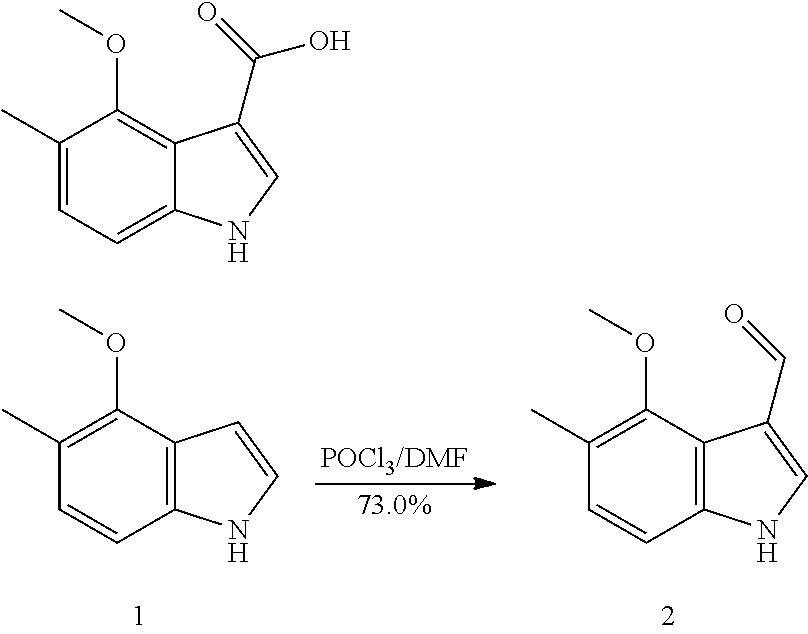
C1(C)=C(OC)C2=C(C=C1)NC=C2.C1(C)=C(OC)C2=C(C=C1)NC=C2C=O.C1(C)=CC=C2C(=C1OC)C(C(=O)O)=CN2
